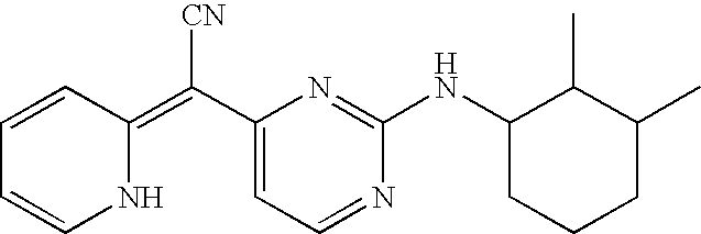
N1C(=C(C2=CC=NC(NC3CCCC(C)C3C)=N2)[CN])C=CC=C1
